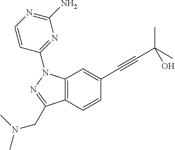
C12=C(C=C(C#CC(C)(C)O)C=C1)N(C1=NC(N)=NC=C1)N=C2CN(C)C
